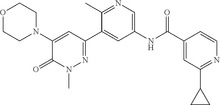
O1CCN(C2=CC(C3=CC(NC(C4=CC(C5CC5)=NC=C4)=O)=CN=C3C)=NN(C)C2=O)CC1
